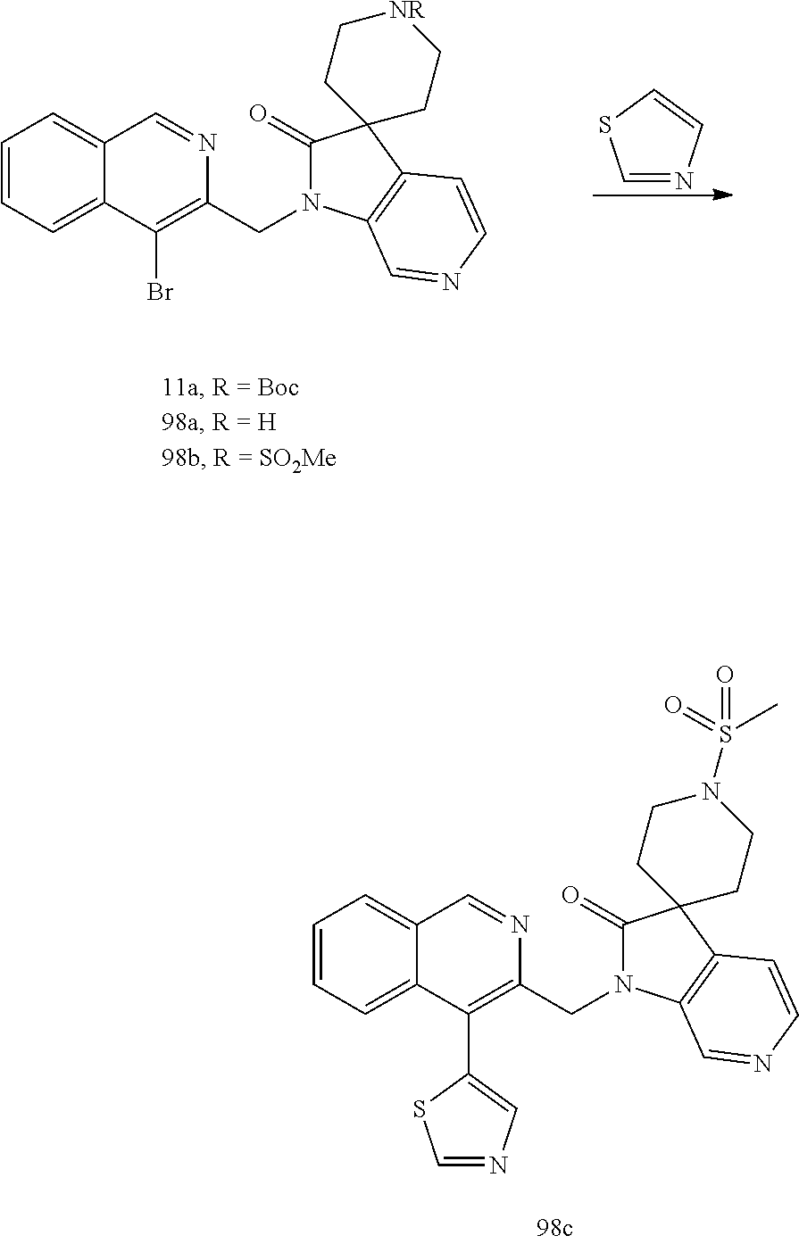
C1=CC=C2C(=C1)C=NC(CN1C(=O)C3(C4=C1C=NC=C4)CC[NR]CC3)=C2Br.C1=NC=CS1.C1=CC=C2C(=C1)C=NC(CN1C(=O)C3(C4=C1C=NC=C4)CCN(S(=O)(=O)C)CC3)=C2C1=CN=CS1
